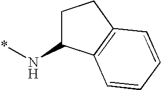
C1C(N*)C2=C(C1)C=CC=C2
